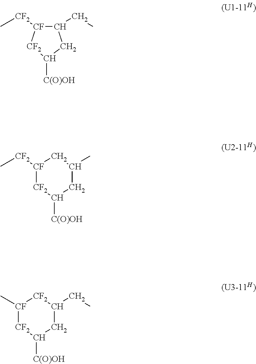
C1(CC)[CF]([CF2]C)[CF2]C([C(O)OH])C1.[CF]1([CF2]C)[CF2]C([C(O)OH])CC(C)C1.[CF]1(C)[CF2]C([C(O)OH])CC(CC)[CF2]1
